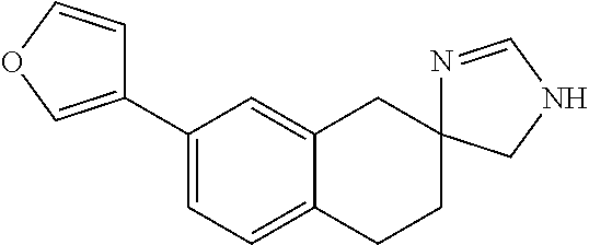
C1(C2=COC=C2)=CC=C2C(=C1)CC1(CC2)N=CNC1
